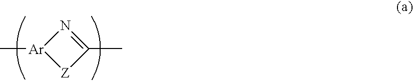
[Ar]1(C)[Z]C(C)=N1
